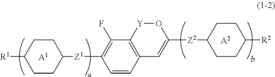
[A1].C1([Z1]C2=C(F)C3=C(C=C2)C=C([Z2]C2CCC([R2])CC2)O[Y]3)CCC([R1])CC1.[A2]
